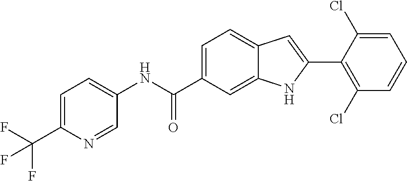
C1=C(C(F)(F)F)N=CC(NC(=O)C2=CC=C3C(=C2)NC(C2=C(Cl)C=CC=C2Cl)=C3)=C1
